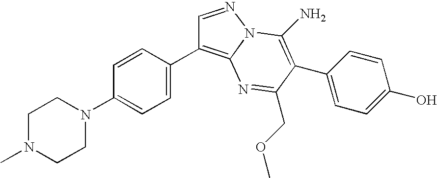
C1=CC(N2CCN(C)CC2)=CC=C1C1=C2N(N=C1)C(N)=C(C1=CC=C(O)C=C1)C(COC)=N2
